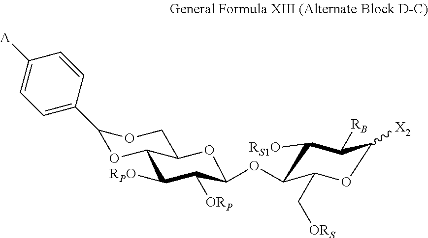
C1([RPO])C([ORP])C(OC2C([RS1O])C([RB])C([X2])OC2C[ORS])OC2C1OC(C1=CC=C([A])C=C1)OC2
